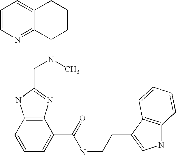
C1=CN=C2C(=C1)CCCC2N(C)CC1=NC2=C(N1)C=CC=C2C(NCCC1=CNC2=C1C=CC=C2)=O
